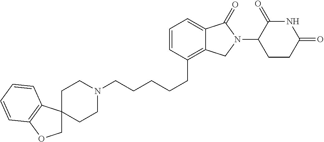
C(CCC1=C2C(=CC=C1)C(=O)N(C1C(=O)NC(=O)CC1)C2)CCN1CCC2(CC1)COC1=C2C=CC=C1
